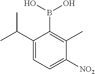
C1(C(C)C)=CC=C([NO2])C(C)=C1B(O)O
